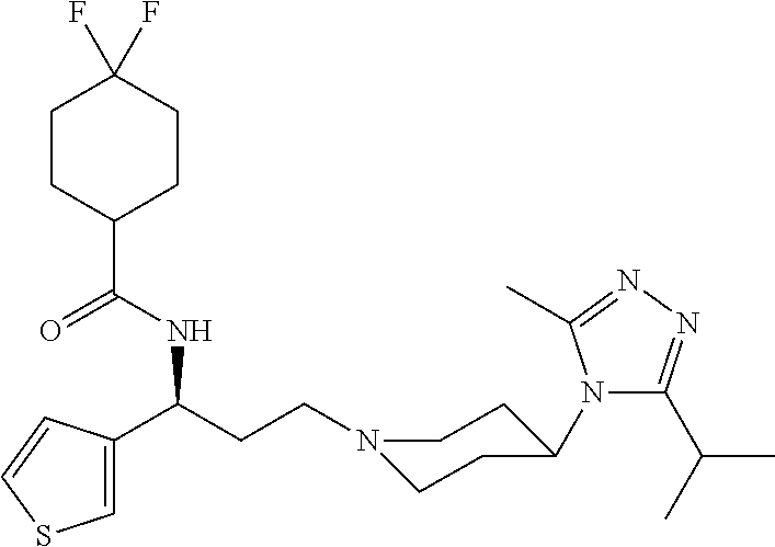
N1(CCC(C2=CSC=C2)NC(C2CCC(F)(F)CC2)=O)CCC(N2C(C(C)C)=NN=C2C)CC1
